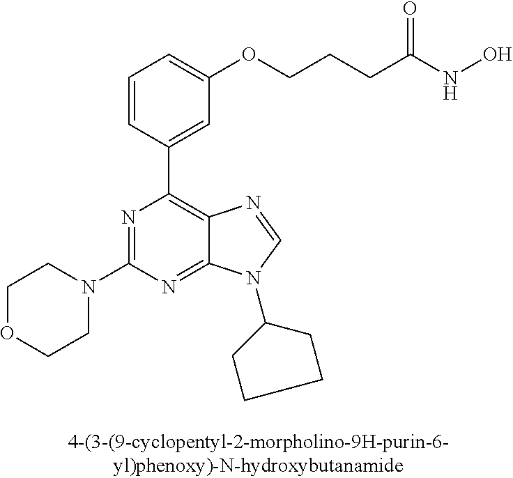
C1OCCN(C2=NC(C3=CC(OCCCC(NO)=O)=CC=C3)=C3C(=N2)N(C2CCCC2)C=N3)C1
